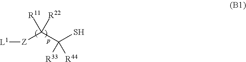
[L1][Z]C(C(S)([R33])[R44])([R11])[R22]
